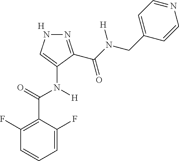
[H].C1=C(F)C(C(=O)N(C2=CNN=C2C(N(CC2=CC=NC=C2)[H])=O)[H])=C(F)C=C1
